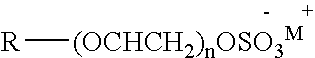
[R][(OCHCH2)nOSO3M]
